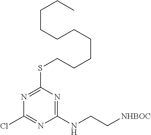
N1=C(SCCCCCCCCCC)N=C(NCC[NHBOC])N=C1Cl
